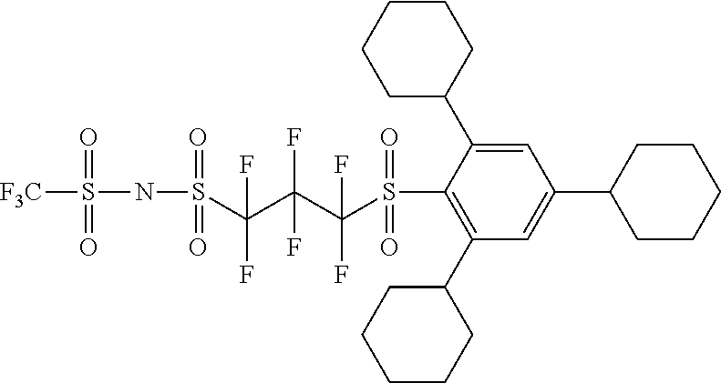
C1CCCC(C2=CC(C3CCCCC3)=CC(C3CCCCC3)=C2S(C(C(C(S(=O)(=O)NS([F3C])(=O)=O)(F)F)(F)F)(F)F)(=O)=O)C1
